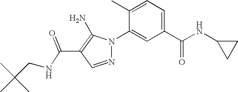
C(C1=C(N)N(C2=CC(C(NC3CC3)=O)=CC=C2C)N=C1)(=O)NCC(C)(C)C
